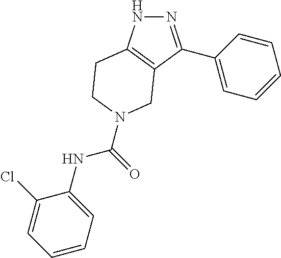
N1N=C(C2=CC=CC=C2)C2=C1CCN(C(NC1=CC=CC=C1Cl)=O)C2
